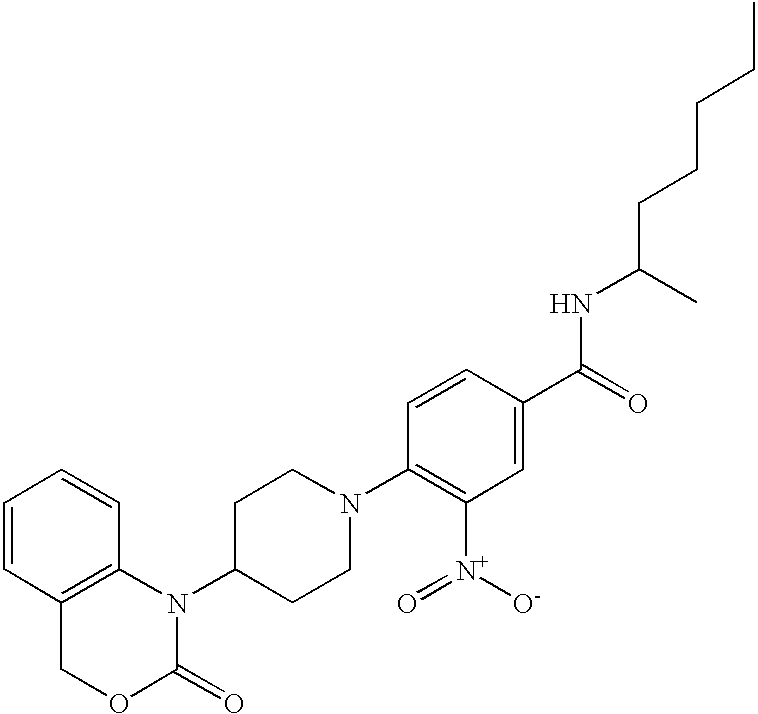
C1=CC2=C(C=C1)N(C1CCN(C3=C([N+](=O)[O-])C=C(C(NC(C)CCCCC)=O)C=C3)CC1)C(=O)OC2
